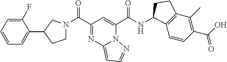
C(C1=NC2=CC=NN2C(C(NC2C3=C(C(C)=C(C(O)=O)C=C3)CC2)=O)=C1)(=O)N1CCC(C2=CC=CC=C2F)C1
